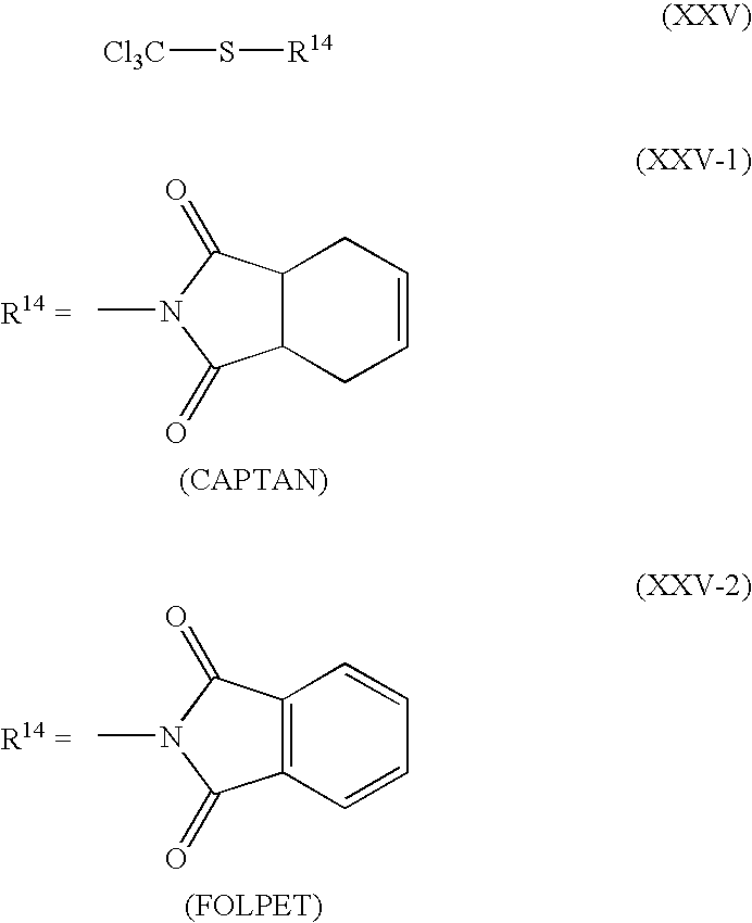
CN1C(=O)C2C(C1=O)CC=CC2.CN1C(=O)C2=C(C1=O)C=CC=C2.[Cl3C]S[R14]
